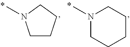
CN1CCCC1.CN1CCCCC1
